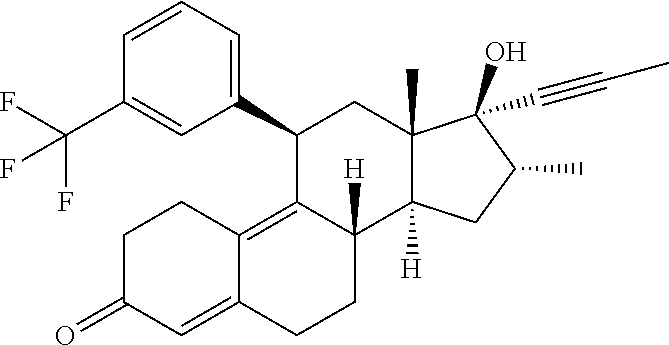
C1=CC=C(C2C3=C4C(=CC(=O)CC4)CCC3([H])C3([H])C(C)(C2)C(O)(C#CC)C(C)C3)C=C1C(F)(F)F
